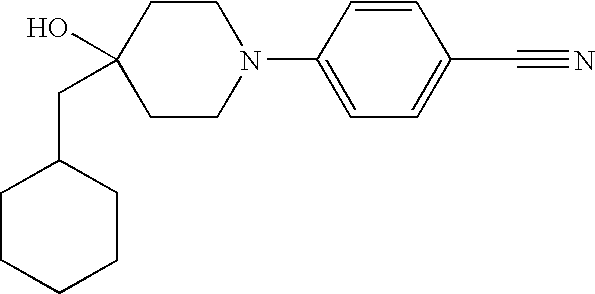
C1CCCCC1CC1(O)CCN(C2=CC=C(C#N)C=C2)CC1
